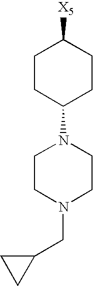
C1([X5])CCC(N2CCN(CC3CC3)CC2)CC1
